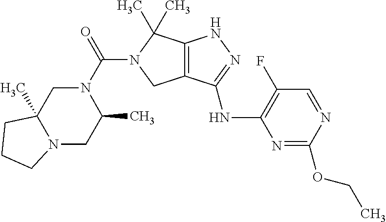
C12=C(C(NC3=C(F)C=NC(OCC)=N3)=NN1)CN(C(N1CC3(C)N(CC1C)CCC3)=O)C2(C)C
